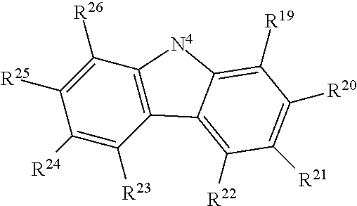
C12=C(C([R23])=C([R24])C([R25])=C1[R26])C1=C([R22])C([R21])=C([R20])C([R19])=C1[N4]2
